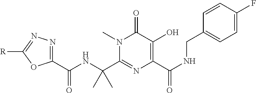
C1(C(NC(C2=NC(C(NCC3=CC=C(F)C=C3)=O)=C(O)C(=O)N2C)(C)C)=O)=NN=C([R])O1
